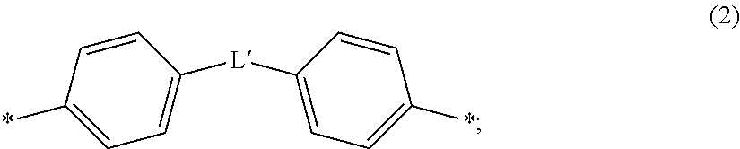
C1(*)=CC=C([L]C2=CC=C(*)C=C2)C=C1
